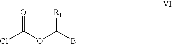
ClC(OC(B)[R1])=O
